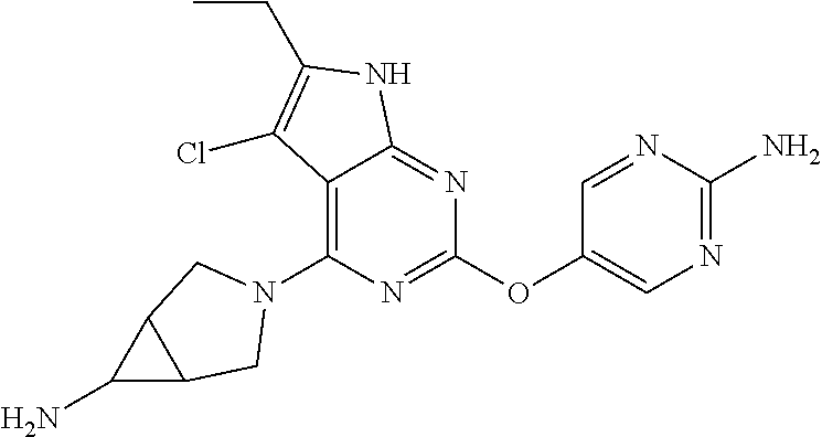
C1(N2CC3C(N)C3C2)=C2C(=NC(OC3=CN=C(N)N=C3)=N1)NC(CC)=C2Cl
